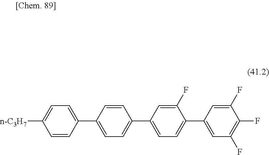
C1=C(C2=CC=C(C3=CC=C(C4=CC(F)=C(F)C(F)=C4)C(F)=C3)C=C2)C=CC([n-C3H7])=C1
